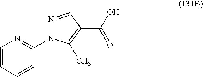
C1=CC=CC(N2N=CC(C(O)=O)=C2C)=N1
